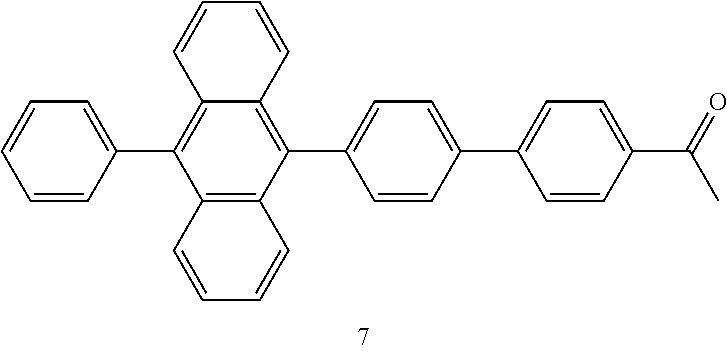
C12=C(C(C3=CC=C(C4=CC=C(C(C)=O)C=C4)C=C3)=C3C(=C1C1=CC=CC=C1)C=CC=C3)C=CC=C2
